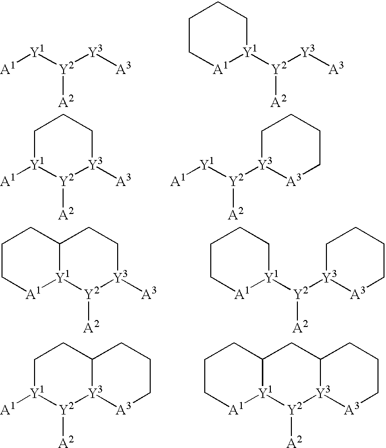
[A1][Y1][Y2]([Y3][A3])[A2].[A1]1[Y1]([Y2]([Y3][A3])[A2])CCCC1.[A1][Y1]1[Y2]([A2])[Y3]([A3])CCC1.[A1][Y1][Y2]([Y3]1[A3]CCCC1)[A2].[A1]1[Y1]2[Y2]([A2])[Y3]([A3])CCC2CCC1.[A1]1[Y1]([Y2]([Y3]2[A3]CCCC2)[A2])CCCC1.[A1][Y1]1[Y2]([A2])[Y3]2[A3]CCCC2CC1.[A1]1[Y1]2[Y2]([A2])[Y3]3[A3]CCCC3CC2CCC1
